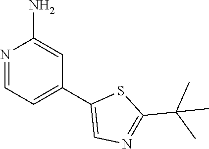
N1=CC=C(C2=CN=C(C(C)(C)C)S2)C=C1N
